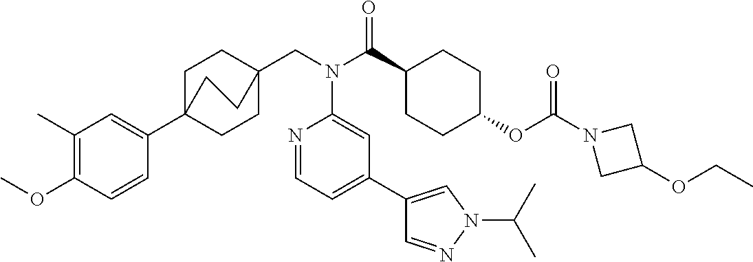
C1(C)=C(OC)C=CC(C23CCC(CN(C(C4CCC(OC(N5CC(OCC)C5)=O)CC4)=O)C4=CC(C5=CN(C(C)C)N=C5)=CC=N4)(CC2)CC3)=C1
